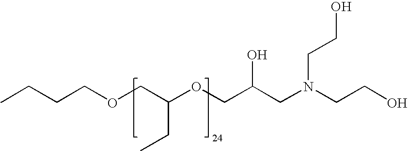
C(COCC(OCC(CN(CCO)CCO)O)CC)CC
